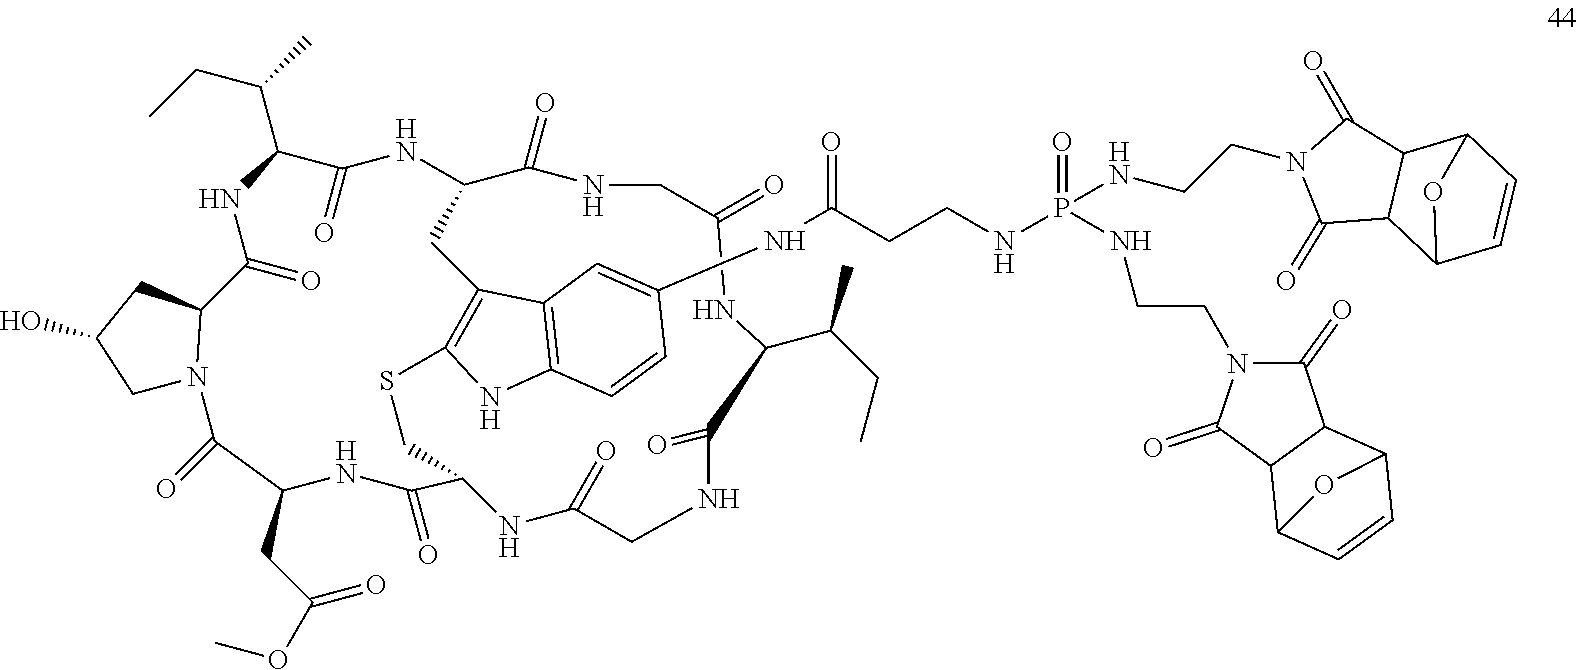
C1N2C(CC1O)C(=O)NC(C(CC)C)C(=O)NC1C(=O)NCC(=O)NC(C(C)CC)C(=O)NCC(=O)NC(CSC3=C(C1)C1=C(C=CC(NC(CCNP(NCCN4C(=O)C5C(C4=O)C4C=CC5O4)(=O)NCCN4C(=O)C5C(C4=O)C4C=CC5O4)=O)=C1)N3)C(=O)NC(CC(=O)OC)C2=O
